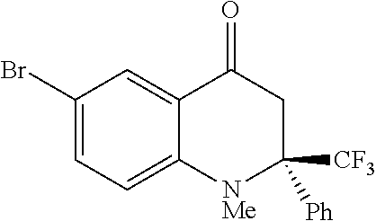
C1(Br)=CC=C2C(=C1)C(=O)CC([CF3])([Ph])[NMe]2
